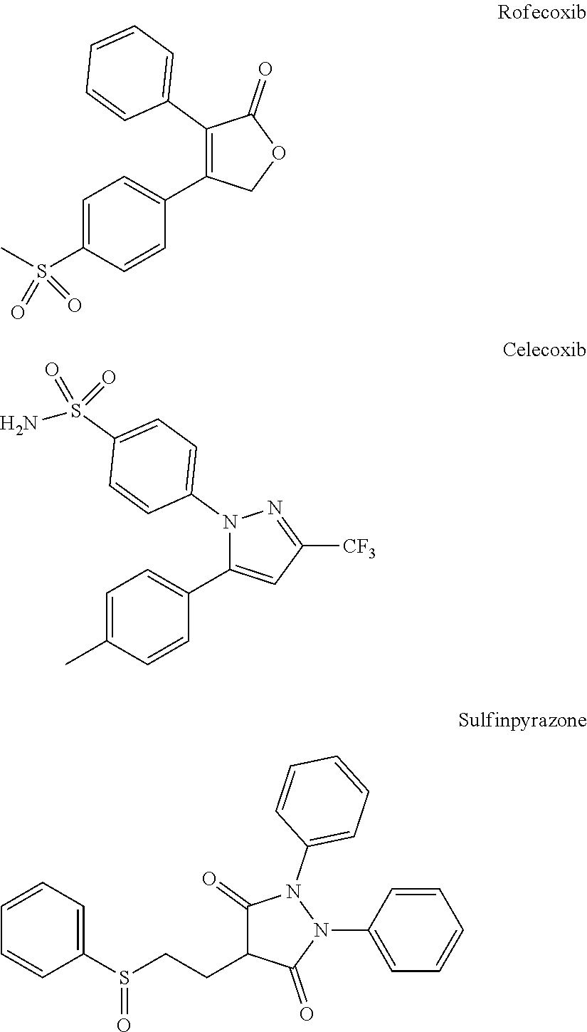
C1(C2=CC=CC=C2)=C(C2=CC=C(S(C)(=O)=O)C=C2)COC1=O.N1(C2=CC=C(S(N)(=O)=O)C=C2)C(C2=CC=C(C)C=C2)=CC([CF3])=N1.C1(=O)C(CCS(C2=CC=CC=C2)=O)C(=O)N(C2=CC=CC=C2)N1C1=CC=CC=C1
